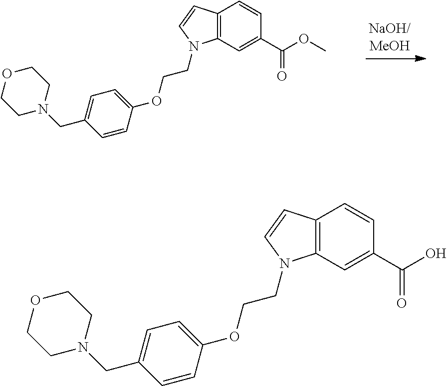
C12=C(C=C(C(OC)=O)C=C1)N(CCOC1=CC=C(CN3CCOCC3)C=C1)C=C2.C12=C(C=C(C(O)=O)C=C1)N(CCOC1=CC=C(CN3CCOCC3)C=C1)C=C2
